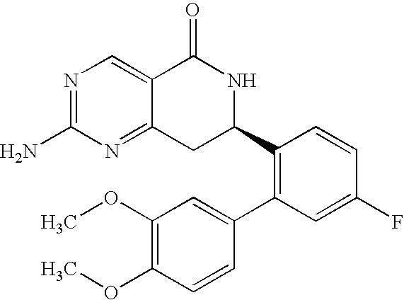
N1=C(N)N=C2C(=C1)C(=O)NC(C1=C(C3=CC(OC)=C(OC)C=C3)C=C(F)C=C1)C2
